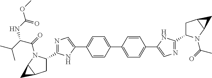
C1=CC(C2=CC=C(C3=CN=C(C4CC5C(C5)N4C(=O)C)N3)C=C2)=CC=C1C1=CN=C(C2CC3C(C3)N2C(=O)C(C(C)C)NC(OC)=O)N1
